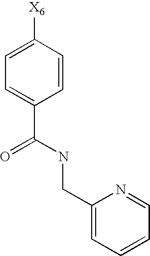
C1(CNC(C2=CC=C([X6])C=C2)=O)=CC=CC=N1
